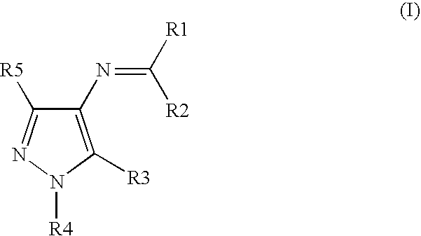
C1(N=C([R2])[R1])=C([R3])N([R4])N=C1[R5]
